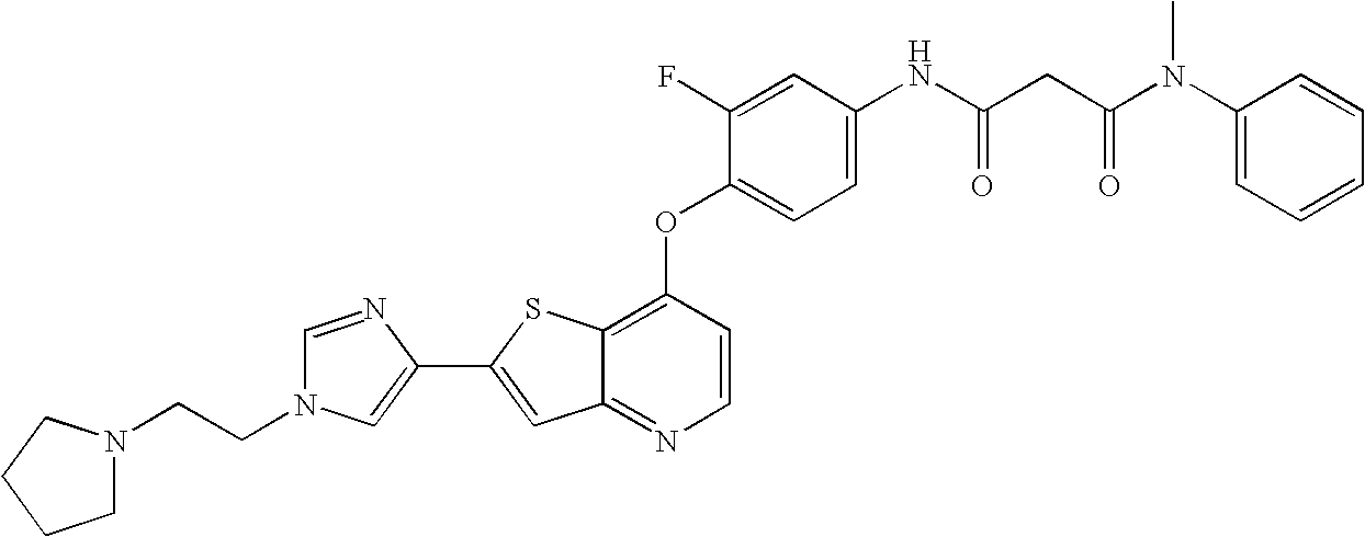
C1=NC(C2=CC3=NC=CC(OC4=CC=C(NC(CC(N(C5=CC=CC=C5)C)=O)=O)C=C4F)=C3S2)=CN1CCN1CCCC1
